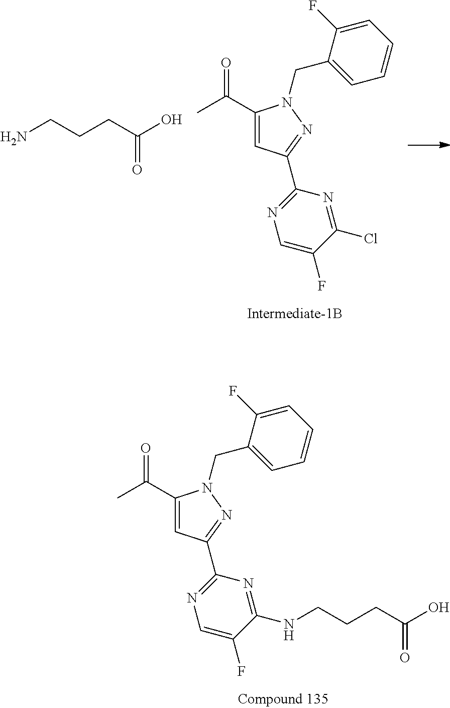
C(=O)(C)C1=CC(C2=NC=C(F)C(NCCCC(O)=O)=N2)=NN1CC1=CC=CC=C1F.C(=O)(C)C1=CC(C2=NC=C(F)C(Cl)=N2)=NN1CC1=CC=CC=C1F.NCCCC(O)=O
